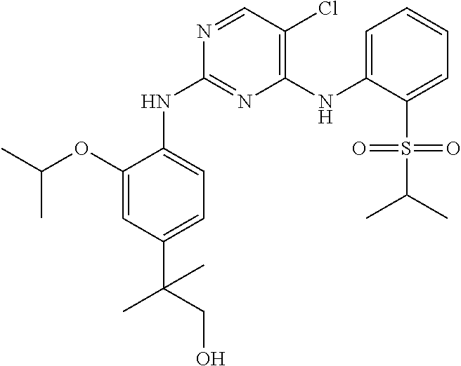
C1=C(OC(C)C)C(NC2=NC(NC3=CC=CC=C3S(=O)(C(C)C)=O)=C(Cl)C=N2)=CC=C1C(CO)(C)C
